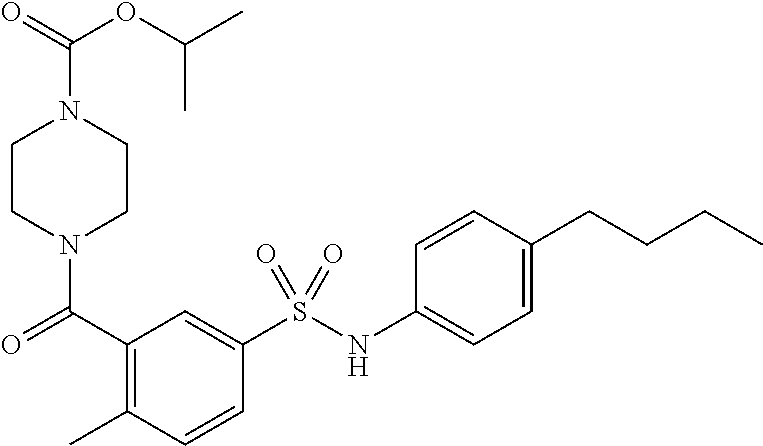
C1CN(C(=O)C2=C(C)C=CC(S(NC3=CC=C(CCCC)C=C3)(=O)=O)=C2)CCN1C(OC(C)C)=O
